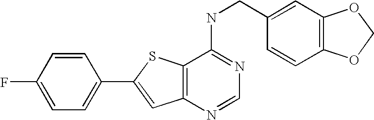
C1=CC(F)=CC=C1C1=CC2=C(S1)C(NCC1=CC3=C(C=C1)OCO3)=NC=N2
